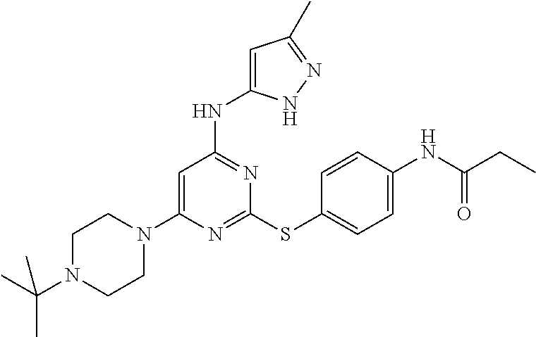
N1=C(SC2=CC=C(NC(CC)=O)C=C2)N=C(NC2=CC(C)=NN2)C=C1N1CCN(C(C)(C)C)CC1
